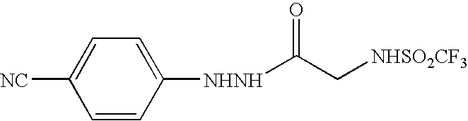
C1=CC([NHNH]C(C[NHSO2CF3])=O)=CC=C1[NC]
